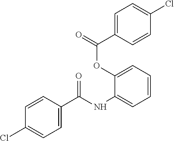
C1=C(C(NC2=CC=CC=C2OC(C2=CC=C(Cl)C=C2)=O)=O)C=CC(Cl)=C1
